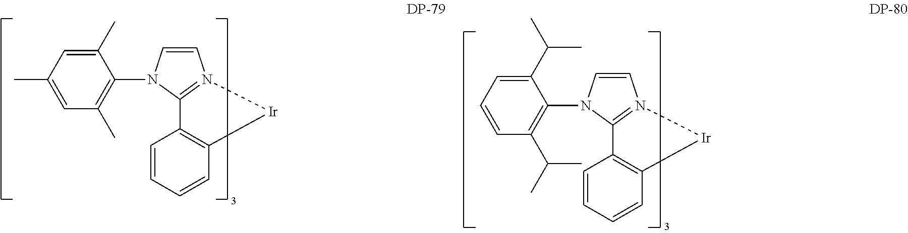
C1(C)=CC(C)=C(N2C=CN3=C2C2=C(C=CC=C2)[Ir]3)C(C)=C1.C1=CC(C(C)C)=C(N2C=CN3=C2C2=C(C=CC=C2)[Ir]3)C(C(C)C)=C1
